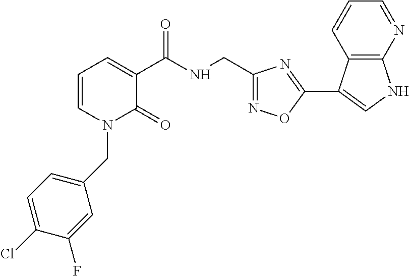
C1=CN(CC2=CC=C(Cl)C(F)=C2)C(=O)C(C(NCC2=NOC(C3=CNC4=C3C=CC=N4)=N2)=O)=C1
